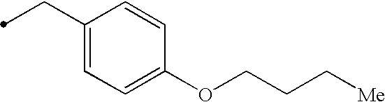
C(C1=CC=C(OCCC[Me])C=C1)C
